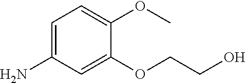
C1=C(N)C=C(OCCO)C(OC)=C1
